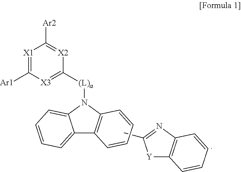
[X1]1=C([Ar1])[X3]=C([(L)a]N2C3=CC=CC=C3C3=C2C=CC=C3)[X2]=C1[Ar2].CC1=NC2=C([Y]1)C=CC=C2
